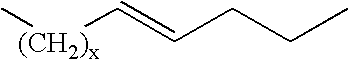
C[(CH2)x]C=CCCC
